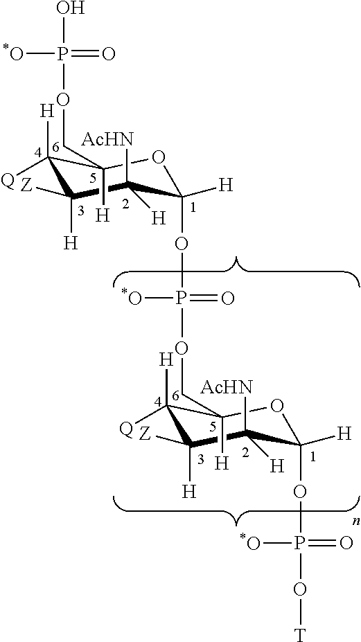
C1([Q])([H])C(COP(=O)([*O])O)([H])OC(OP(OCC2([H])C([Q])([H])C([H])([Z])C([AcHN])([H])C(OP(=O)([*O])O[T])([H])O2)(=O)[*O])([H])C([AcHN])([H])C1([H])[Z]
